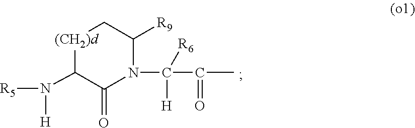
[(CH2)d]1C(N([R5])[H])C(=O)N(C([H])(C(=O)C)[R6])C([R9])C1
